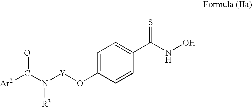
C1=C(O[Y]N(C([Ar2])=O)[R3])C=CC(C(NO)=S)=C1
